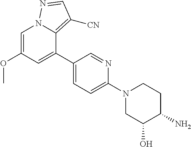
COC1=CN2C(=C([CN])C=N2)C(C2=CC=C(N3CC(O)C(N)CC3)N=C2)=C1
